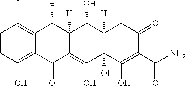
C1=CC(O)=C2C(=C1I)C(C)C1([H])C(=C(O)C3(O)C([H])(C1O)CC(=O)C(C(N)=O)=C3O)C2=O
